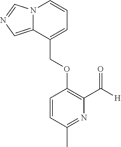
N12C(=CN=C1)C(COC1=C(C([H])=O)N=C(C)C=C1)=CC=C2
